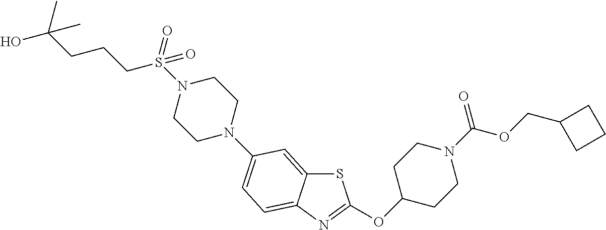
S1C2=CC(N3CCN(S(CCCC(O)(C)C)(=O)=O)CC3)=CC=C2N=C1OC1CCN(C(OCC2CCC2)=O)CC1
